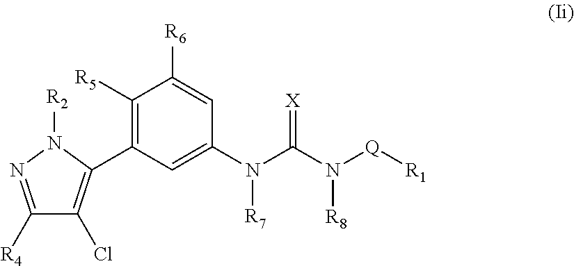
C1([R4])=NN([R2])C(C2=C([R5])C([R6])=CC(N(C(N([Q][R1])[R8])=[X])[R7])=C2)=C1Cl
